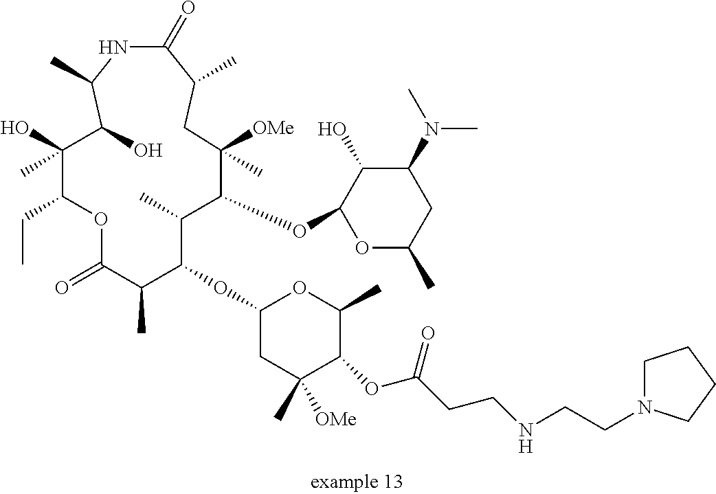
C1(OC2C(C)C(OC3OC(C)CC(N(C)C)C3O)C([OMe])(C)CC(C)C(=O)NC(C)C(O)C(C)(O)C(CC)OC(=O)C2C)CC(C)([OMe])C(OC(CCNCCN2CCCC2)=O)C(C)O1
